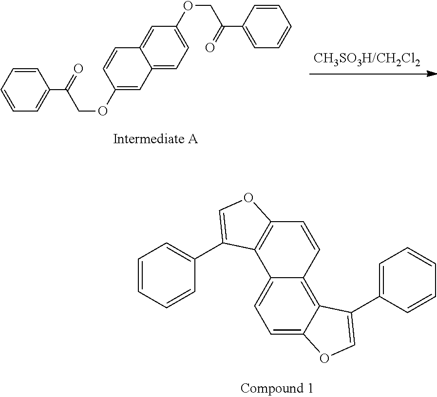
C1=CC=CC(C(=O)COC2=CC3=CC=C(OCC(C4=CC=CC=C4)=O)C=C3C=C2)=C1.C1=CC=CC(C2=COC3=C2C2=CC=C4C(=C2C=C3)C(C2=CC=CC=C2)=CO4)=C1
